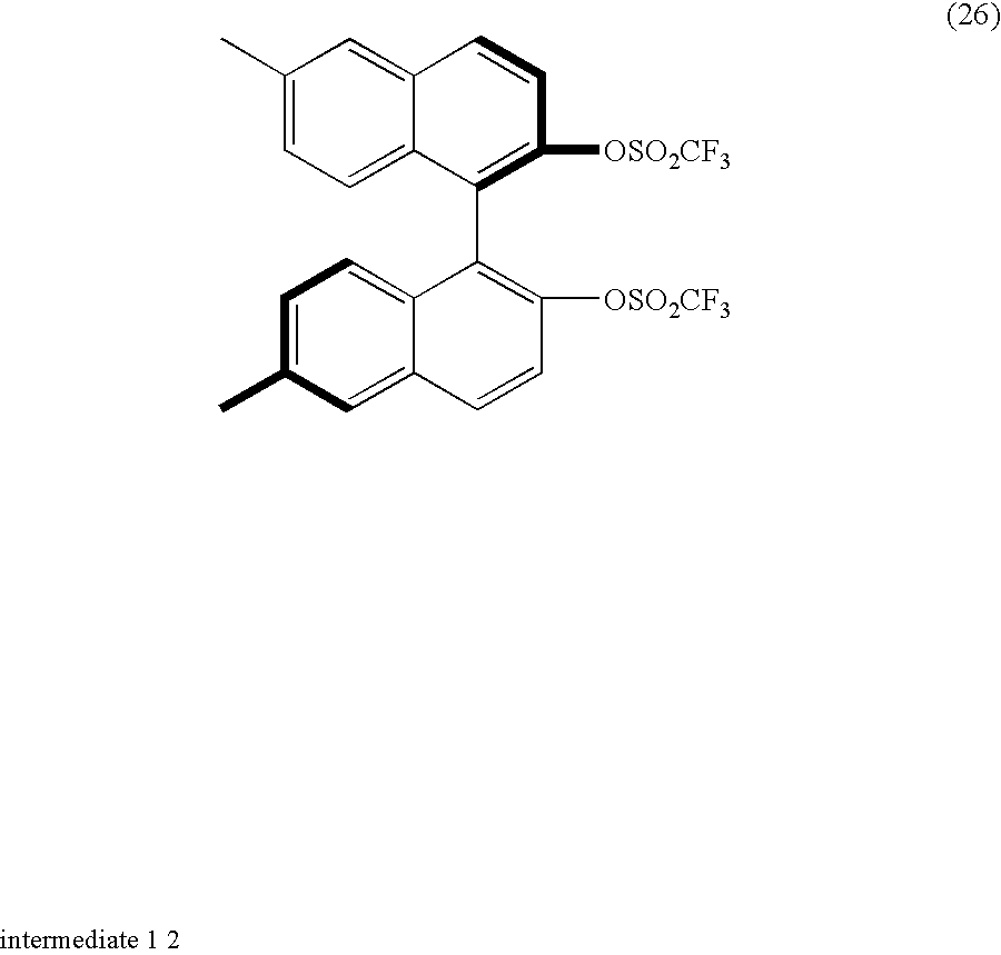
C1([OSO2CF3])=C(C2=C([OSO2CF3])C=CC3=CC(C)=CC=C23)C2=CC=C(C)C=C2C=C1
